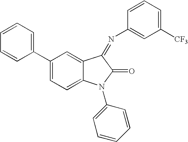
C1(C2=CC=CC=C2)=CC=C2C(=C1)C(=NC1=CC([CF3])=CC=C1)C(=O)N2C1=CC=CC=C1
